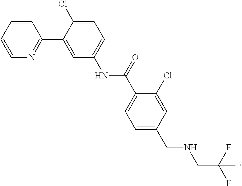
C1=CC=CN=C1C1=CC(NC(C2=CC=C(CNCC(F)(F)F)C=C2Cl)=O)=CC=C1Cl
